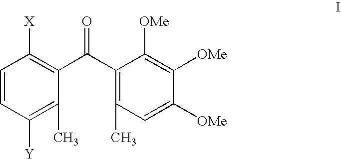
C1=CC([Y])=C(C)C(C(C2=C(C)C=C([OMe])C([OMe])=C2[OMe])=O)=C1[X]
